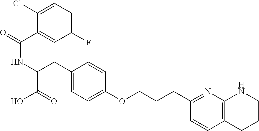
C(=O)(C1=CC(F)=CC=C1Cl)NC(C(O)=O)CC1=CC=C(OCCCC2=NC3=C(C=C2)CCCN3)C=C1
